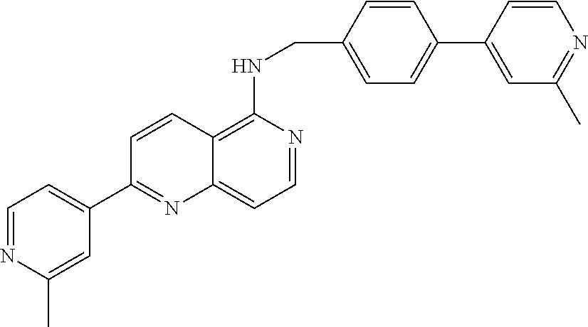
C1=NC(C)=CC(C2=NC3=CC=NC(NCC4=CC=C(C5=CC(C)=NC=C5)C=C4)=C3C=C2)=C1
